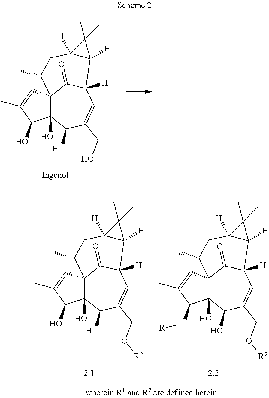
C12(O)C3(C=C(C)C1O)C(=O)C([H])(C=C(CO)C2O)C1([H])C([H])(CC3C)C1(C)C.C12(O)C3(C=C(C)C1O)C(=O)C([H])(C=C(CO[R2])C2O)C1([H])C([H])(CC3C)C1(C)C.C12(O)C3(C=C(C)C1O[R1])C(=O)C([H])(C=C(CO[R2])C2O)C1([H])C([H])(CC3C)C1(C)C
